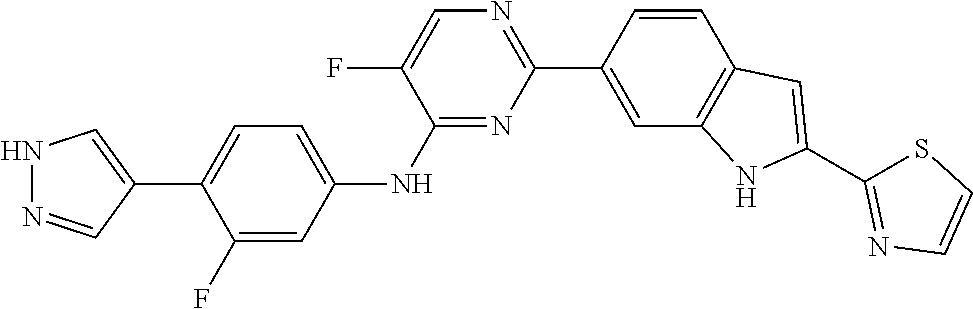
N1=C(NC2=CC=C(C3=CNN=C3)C(F)=C2)C(F)=CN=C1C1=CC2=C(C=C1)C=C(C1=NC=CS1)N2
